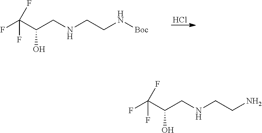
Cl.FC(C(CNCCN[Boc])O)(F)F.FC(C(CNCCN)O)(F)F
